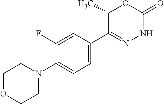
N1(C2=CC=C(C3=NNC(=O)OC3C)C=C2F)CCOCC1
